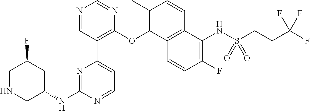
C1NCC(NC2=NC(C3=C(OC4=C(C)C=CC5=C4C=CC(F)=C5NS(=O)(=O)CCC(F)(F)F)N=CN=C3)=CC=N2)CC1F
